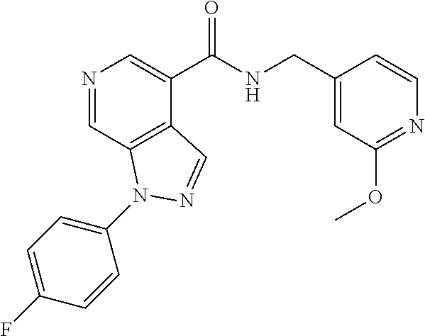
N1=CC2=C(C(C(NCC3=CC(OC)=NC=C3)=O)=C1)C=NN2C1=CC=C(F)C=C1
